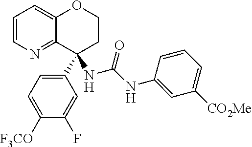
C1=CN=C2C(=C1)OCCC2(C1=CC=C([F3CO])C(F)=C1)NC(=O)NC1=CC([CO2Me])=CC=C1
